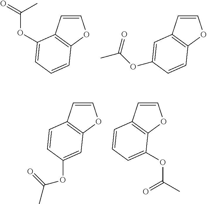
C1=CC2=C(O1)C=CC=C2OC(=O)C.C1=CC2=C(O1)C=CC(OC(C)=O)=C2.C1=CC2=C(O1)C=C(OC(C)=O)C=C2.C1=CC2=C(O1)C(OC(C)=O)=CC=C2
